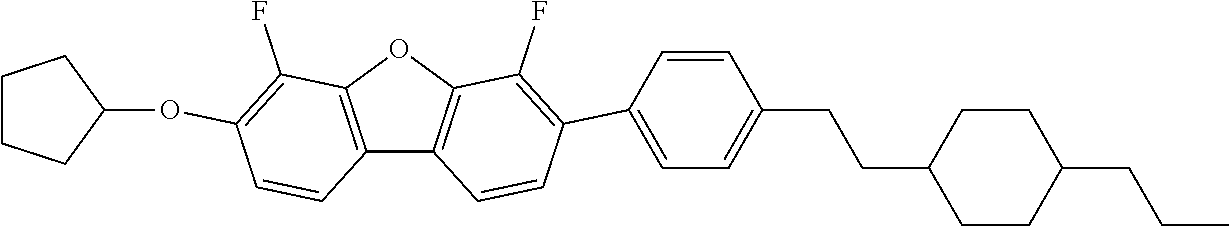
C12=C(OC3=C1C=CC(C1=CC=C(CCC4CCC(CCC)CC4)C=C1)=C3F)C(F)=C(OC1CCCC1)C=C2
